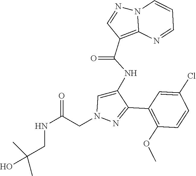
C1(C2=NN(CC(NCC(C)(C)O)=O)C=C2NC(C2=C3N(N=C2)C=CC=N3)=O)=C(OC)C=CC(Cl)=C1
